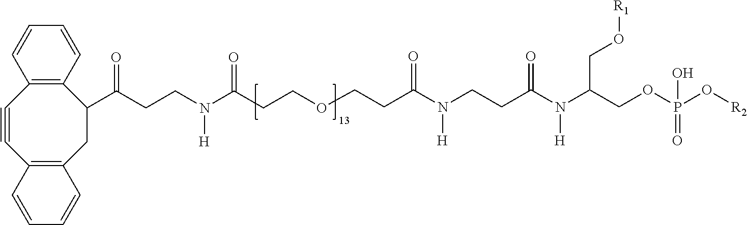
C12=C(CC(C(CCN(C(=O)CCOCCC(N(CCC(N(C(COP(O[R2])(O)=O)CO[R1])[H])=O)[H])=O)[H])=O)C3=C(C#C1)C=CC=C3)C=CC=C2
